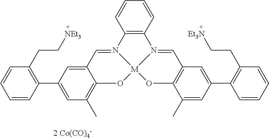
C12=C(C=CC=C1)N1=CC3=C(O[M]14OC1=C(C)C=C(C5=C(CC[NEt3])C=CC=C5)C=C1C=N24)C(C)=CC(C1=C(CC[Et3N])C=CC=C1)=C3.[2 Co(CO)4-]
